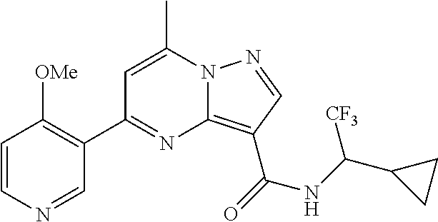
C1=C(C)N2C(=C(C(=O)NC(C3CC3)[CF3])C=N2)N=C1C1=C([OMe])C=CN=C1
